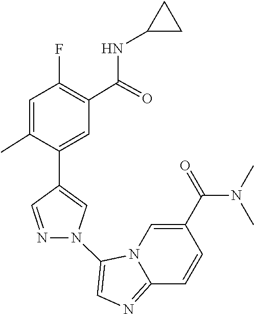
N12C(=NC=C1N1C=C(C3=CC(C(NC4CC4)=O)=C(F)C=C3C)C=N1)C=CC(C(=O)N(C)C)=C2
